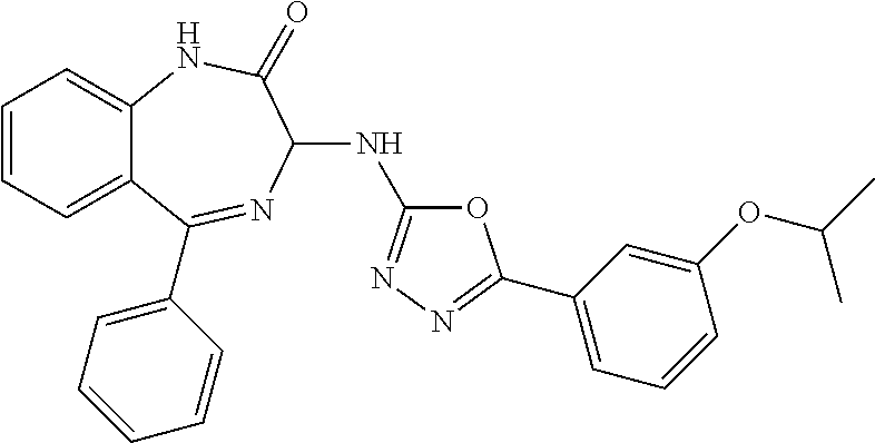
C1=CC=C2C(=C1)NC(=O)C(NC1=NN=C(C3=CC=CC(OC(C)C)=C3)O1)N=C2C1=CC=CC=C1
